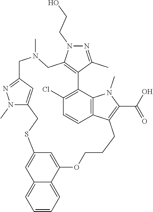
N1=C(C)C2=C(N1CCO)CN(C)CC1=NN(C)C(=C1)CSC1=CC3=CC=CC=C3C(=C1)OCCCC1=C(C(=O)O)N(C)C3=C1C=CC(Cl)=C23
